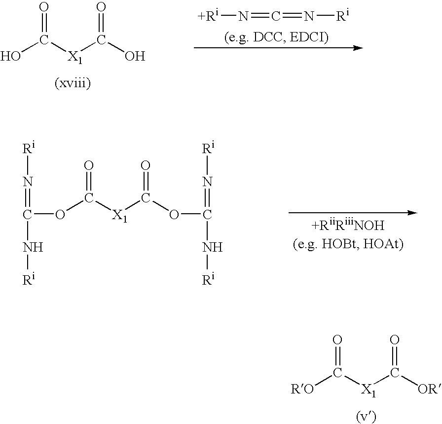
[+Ri]N=C=N[Ri].OC([X1]C(O)=O)=O.O(C([X1]C(OC(=N[Ri])N[Ri])=O)=O)C(=N[Ri])N[Ri].[RO]C([X1]C([OR])=O)=O
